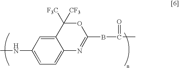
CNC1=CC=C2C(=C1)C([F3C])([CF3])OC(BC(C)=O)=N2
